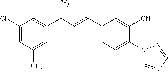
C1([CF3])=CC(C(C=CC2=CC=C(N3C=NC=N3)C([CN])=C2)[CF3])=CC(Cl)=C1
